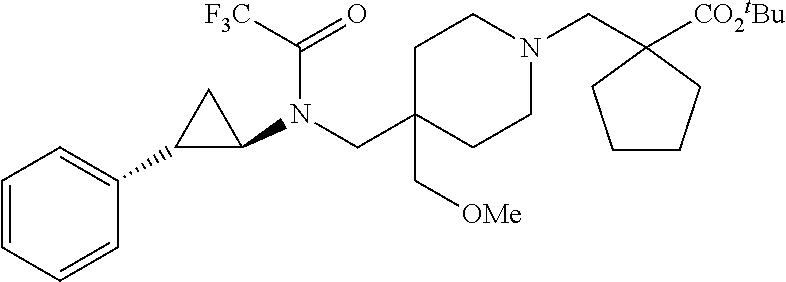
C1CCC([CO2tBu])(CN2CCC(CN(C(=O)[F3C])C3CC3C3=CC=CC=C3)(C[OMe])CC2)C1
